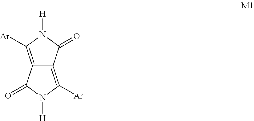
C12=C([Ar])N([H])C(=O)C1=C([Ar])N([H])C2=O
